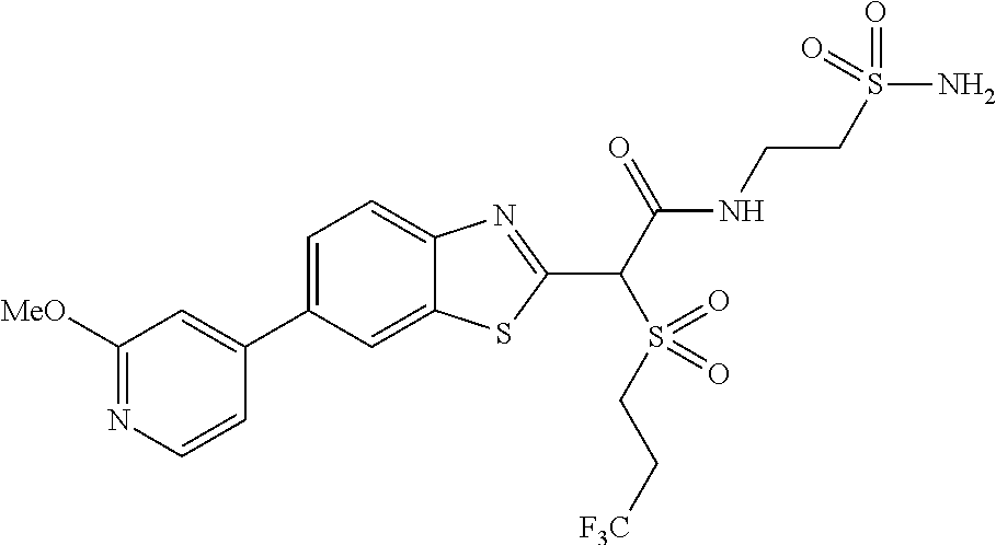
C1(C2=CC([MeO])=NC=C2)=CC=C2C(=C1)SC(C(C(NCCS(N)(=O)=O)=O)S(=O)(CC[F3C])=O)=N2
